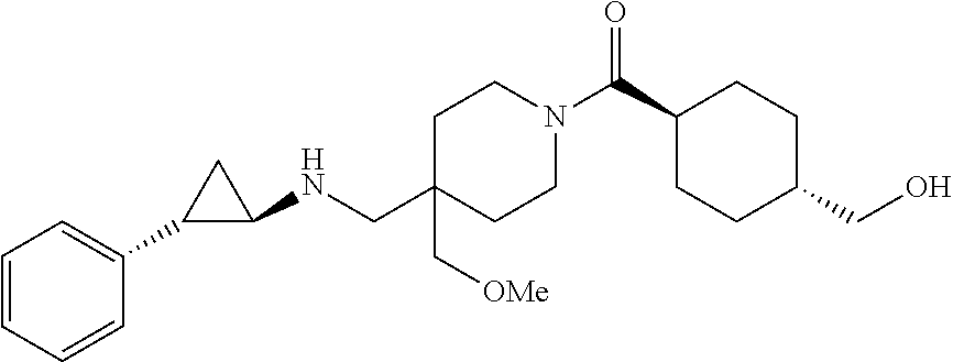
C1C(C[OMe])(CNC2CC2C2=CC=CC=C2)CCN(C(C2CCC(CO)CC2)=O)C1
